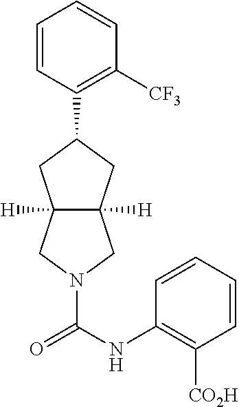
C1=CC(C2CC3([H])C([H])(C2)CN(C(=O)NC2=C([CO2H])C=CC=C2)C3)=C([CF3])C=C1
